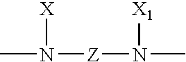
CN([Z]N(C)[X1])[X]
